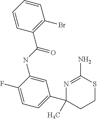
C1=C(NC(C2=C(Br)C=CC=C2)=O)C(F)=CC=C1C1(C)CCSC(N)=N1
